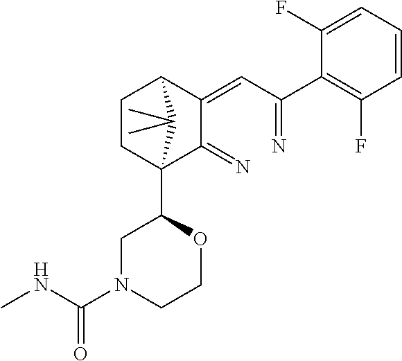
C1CC2(C3CN(C(NC)=O)CCO3)C(=N)C(=CC(=N)C3=C(F)C=CC=C3F)C1C2(C)C
